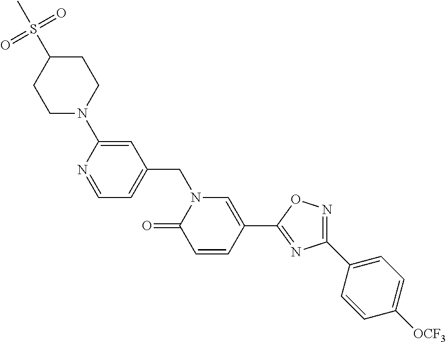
C1=NC(N2CCC(S(C)(=O)=O)CC2)=CC(CN2C(=O)C=CC(C3=NC(C4=CC=C([OCF3])C=C4)=NO3)=C2)=C1
